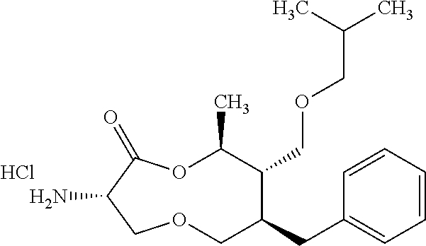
NC1C(=O)OC(C)C(COCC(C)C)C(CC2=CC=CC=C2)COC1.Cl
